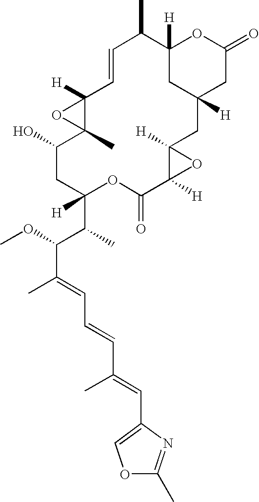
C12([H])CC([H])(CC(=O)O1)CC1([H])C([H])(O1)C(=O)OC([H])(C(C(C(C)=CC=CC(=CC1=COC(C)=N1)C)OC)C)CC(O)C1(C)C([H])(O1)C=CC2C
